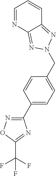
C1=NC2=NN(CC3=CC=C(C4=NOC(C(F)(F)F)=N4)C=C3)N=C2C=C1
